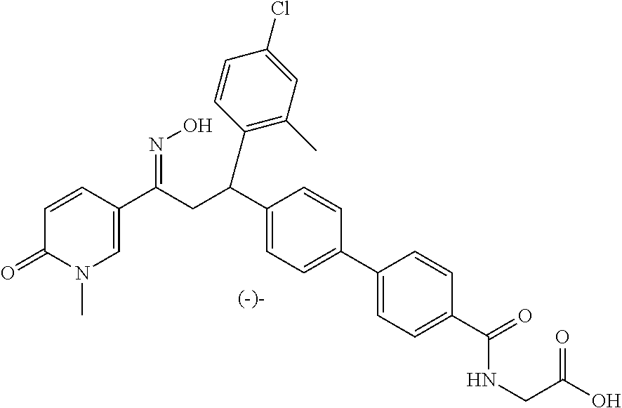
C1=CC(C(=NO)CC(C2=CC=C(C3=CC=C(C(NCC(O)=O)=O)C=C3)C=C2)C2=C(C)C=C(Cl)C=C2)=CN(C)C1=O
